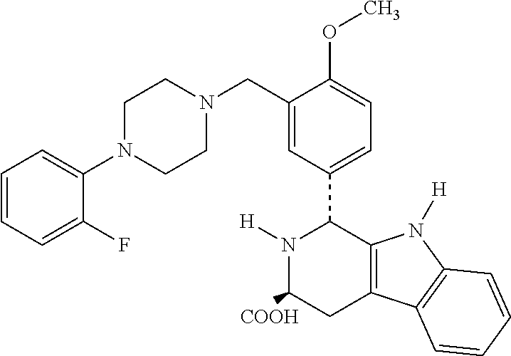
C1=CC=C(F)C(N2CCN(CC3=CC(C4N([H])C([COOH])CC5=C4N([H])C4=C5C=CC=C4)=CC=C3OC)CC2)=C1
